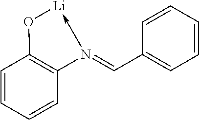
C1=CC=CC(C=N2->[Li]OC3=C2C=CC=C3)=C1
